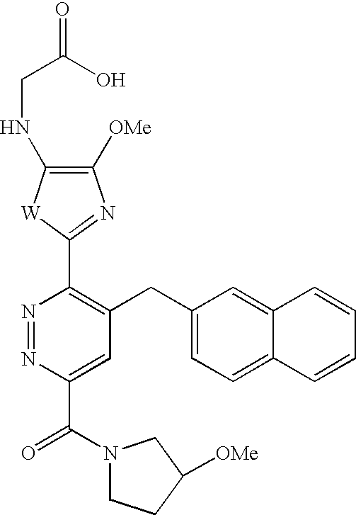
N1=NC(C(N2CCC([OMe])C2)=O)=CC(CC2=CC=C3C(=C2)C=CC=C3)=C1C1=NC([OMe])=C(NCC(=O)O)[W]1
